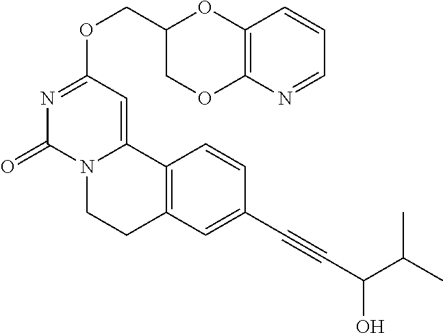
N1=CC=CC2=C1OCC(COC1=NC(=O)N3C(=C1)C1=C(CC3)C=C(C#CC(C(C)C)O)C=C1)O2
